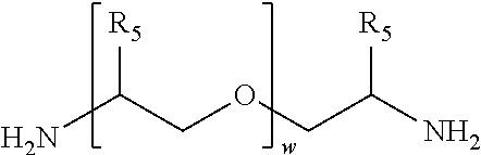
[R5]C(COCC(N)[R5])N
